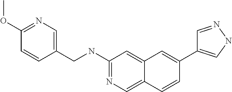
C1=CC2=CN=C(NCC3=CN=C(OC)C=C3)C=C2C=C1C1=CNN=C1
